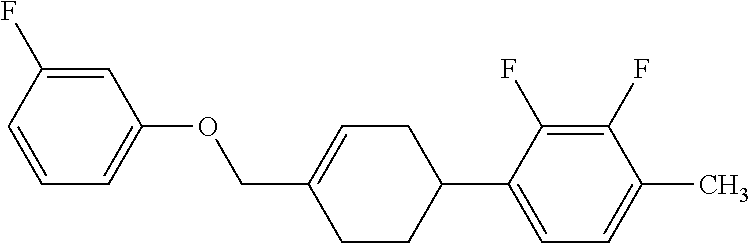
C1=C(F)C=CC=C1OCC1=CCC(C2=CC=C(C)C(F)=C2F)CC1
